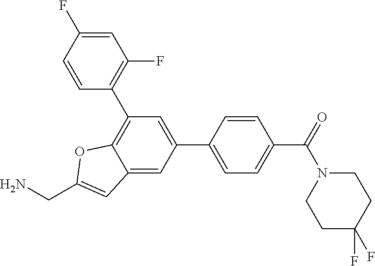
C12=CC(C3=CC=C(C(=O)N4CCC(F)(F)CC4)C=C3)=CC(C3=C(F)C=C(F)C=C3)=C1OC(CN)=C2
